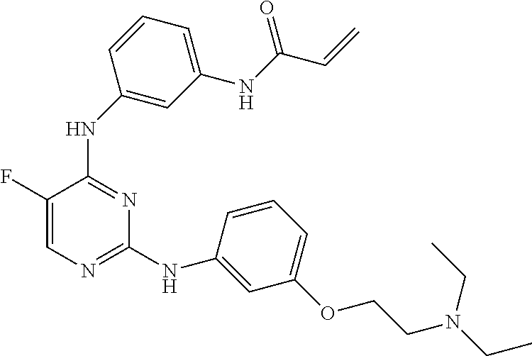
N(C1=NC=C(F)C(NC2=CC(NC(=O)C=C)=CC=C2)=N1)C1=CC(OCCN(CC)CC)=CC=C1
